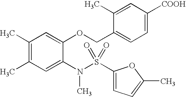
C1(C)=C(C)C=C(N(S(C2=CC=C(C)O2)(=O)=O)C)C(OCC2=CC=C([COOH])C=C2C)=C1
